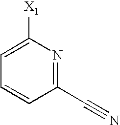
C1(C#N)=NC([X1])=CC=C1
